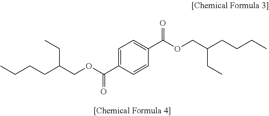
C1=C(C(OCC(CC)CCCC)=O)C=CC(C(OCC(CCCC)CC)=O)=C1
